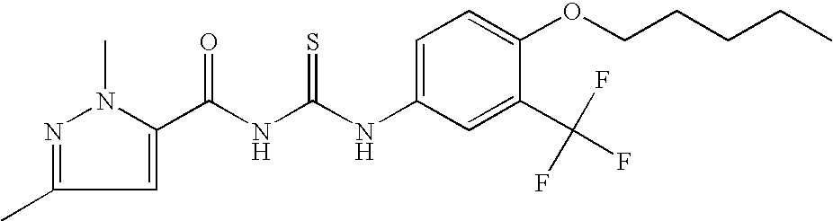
C(NC(NC1=CC=C(OCCCCC)C(C(F)(F)F)=C1)=S)(=O)C1=CC(C)=NN1C
